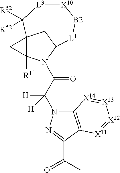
C12([R1])N(C(C(N3C4=C(C(C(C)=O)=N3)[X11]=[X12][X13]=[X14]4)([H])[H])=O)C3CC1(C([R52])([R52])[L3][X10][B2][L1]3)C2
